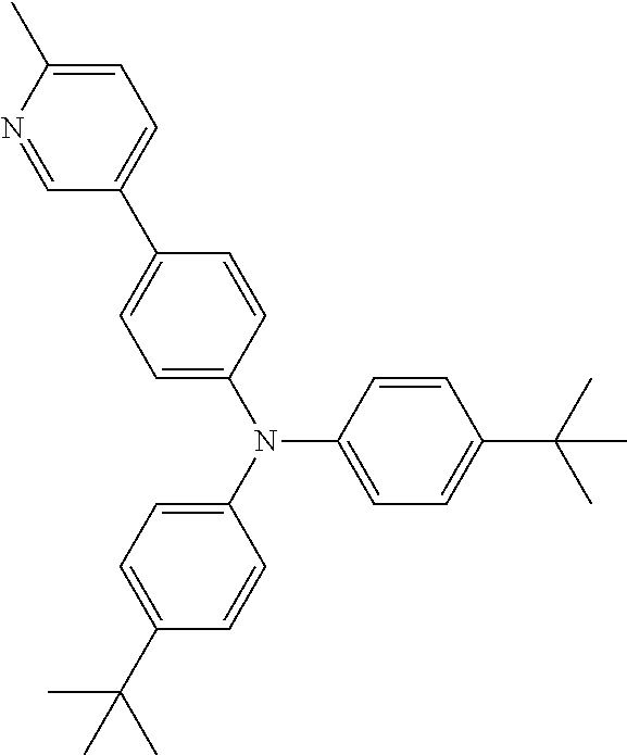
C1=C(C)N=CC(C2=CC=C(N(C3=CC=C(C(C)(C)C)C=C3)C3=CC=C(C(C)(C)C)C=C3)C=C2)=C1
